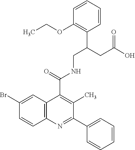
C1=CC2=C(C=C1Br)C(C(=O)NCC(CC(O)=O)C1=C(OCC)C=CC=C1)=C(C)C(C1=CC=CC=C1)=N2
